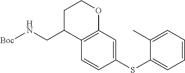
C1=CC(SC2=CC=CC=C2C)=CC2=C1C(CN[Boc])CCO2
